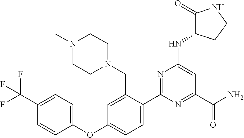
C1(C2=CC=C(OC3=CC=C(C(F)(F)F)C=C3)C=C2CN2CCN(C)CC2)=NC(NC2C(=O)NCC2)=CC(C(N)=O)=N1
